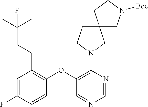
C1(OC2=C(N3CC4(CC3)CN([Boc])CC4)N=CN=C2)=C(CCC(C)(C)F)C=C(F)C=C1
